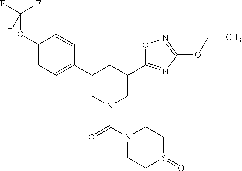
C1(OC(F)(F)F)=CC=C(C2CN(C(=O)N3CCS(=O)CC3)CC(C3=NC(OCC)=NO3)C2)C=C1
